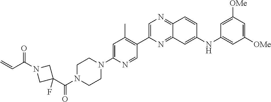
C1=C(N2CCN(C(C3(F)CN(C(C=C)=O)C3)=O)CC2)N=CC(C2=CN=C3C(=N2)C=C(NC2=CC([OMe])=CC([OMe])=C2)C=C3)=C1C
